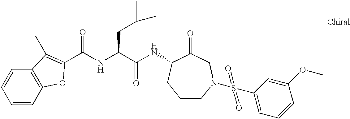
C1=CC2=C(C=C1)C(C)=C(C(NC(C(NC1C(=O)CN(S(C3=CC=CC(OC)=C3)(=O)=O)CCC1)=O)CC(C)C)=O)O2
